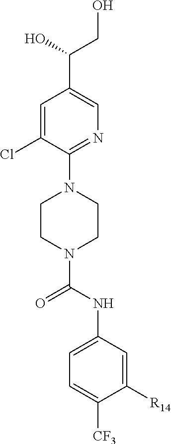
C1=C(Cl)C(N2CCN(C(NC3=CC=C([CF3])C([R14])=C3)=O)CC2)=NC=C1C(O)CO
